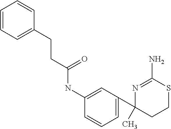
C1=CC=C(CCC(NC2=CC(C3(C)CCSC(N)=N3)=CC=C2)=O)C=C1
